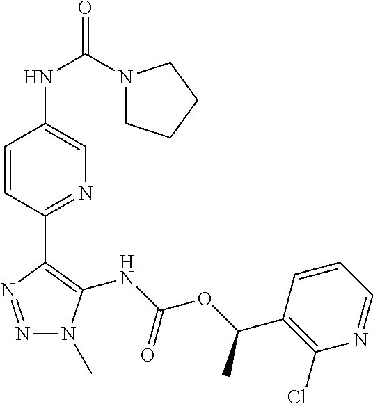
C1=CC(C2=C(NC(OC(C3=C(Cl)N=CC=C3)C)=O)N(C)N=N2)=NC=C1NC(=O)N1CCCC1
